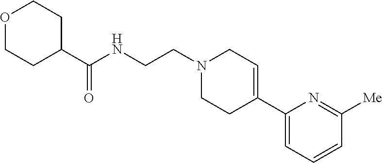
C1(C2=CCN(CCNC(C3CCOCC3)=O)CC2)=CC=CC([Me])=N1
